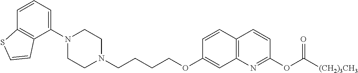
C1(N2CCN(CCCCOC3=CC4=C(C=C3)C=CC(OC(=O)[(CH2)3CH3])=N4)CC2)=CC=CC2=C1C=CS2
